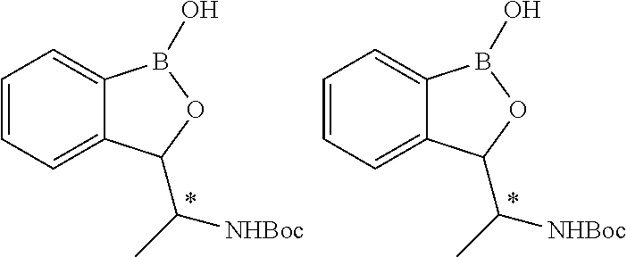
C1=CC=C2C(=C1)B(O)OC2C(C)[NHBoc].C1=CC=C2C(=C1)B(O)OC2C(C)[NHBoc]
